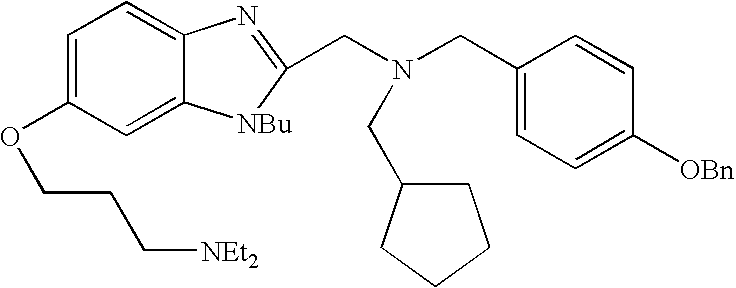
[NEt2]CCCOC1=CC=C2C(=C1)[NBu]C(CN(CC1=CC=C([OBn])C=C1)CC1CCCC1)=N2
